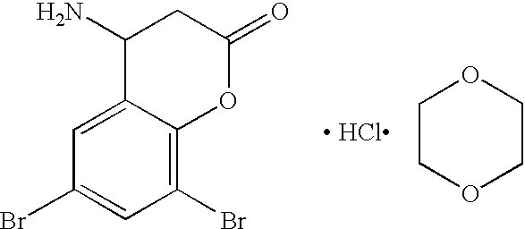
C1=C2C(=C(Br)C=C1Br)OC(=O)CC2N.C1COCCO1
